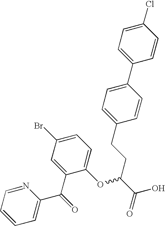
C1(Cl)=CC=C(C2=CC=C(CCC(C(O)=O)OC3=CC=C(Br)C=C3C(C3=CC=CC=N3)=O)C=C2)C=C1
